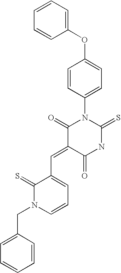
C1=CC=CC(OC2=CC=C(N3C(=O)C(=CC4=CC=CN(CC5=CC=CC=C5)C4=S)C(=O)NC3=S)C=C2)=C1
